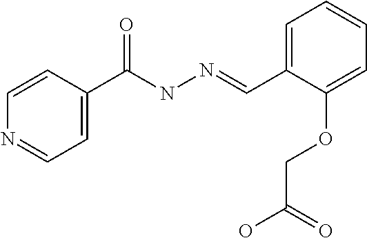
C1=CC(C(NN=CC2=CC=CC=C2OCC(O)=O)=O)=CC=N1
